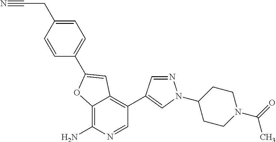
C12=C(N)N=CC(C3=CN(C4CCN(C(=O)C)CC4)N=C3)=C1C=C(C1=CC=C(CC#N)C=C1)O2
